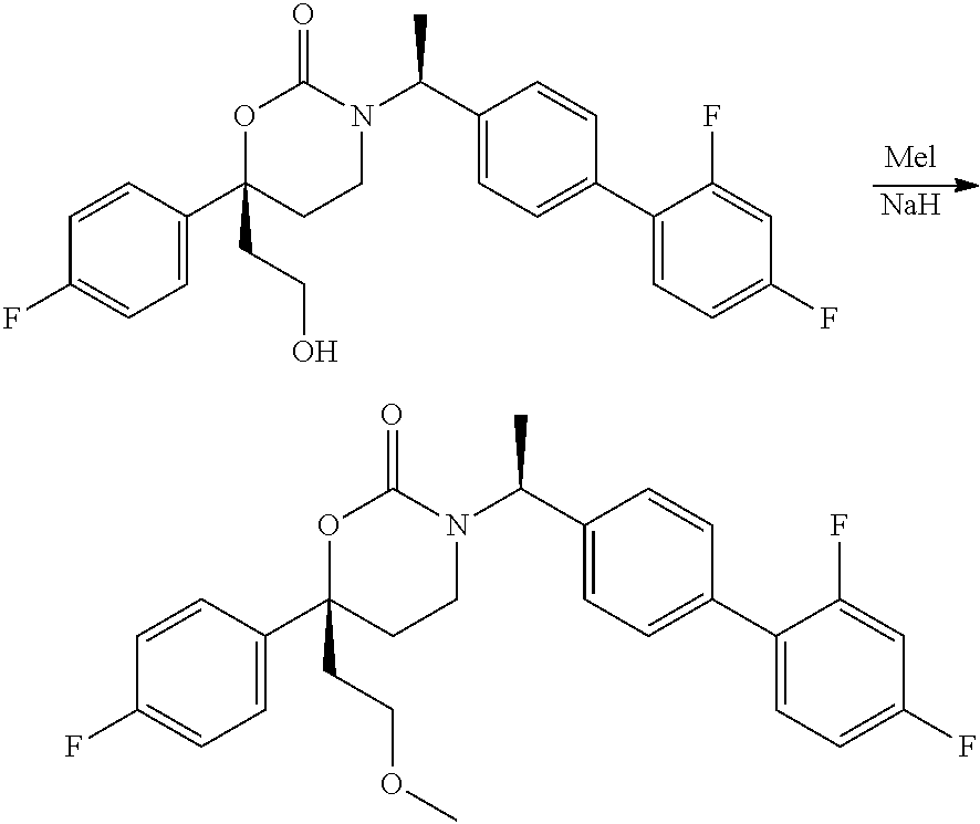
[Na].C1=CC(C2(CCO)CCN(C(C)C3=CC=C(C4=CC=C(F)C=C4F)C=C3)C(=O)O2)=CC=C1F.C1=CC(C2(CCOC)CCN(C(C)C3=CC=C(C4=CC=C(F)C=C4F)C=C3)C(=O)O2)=CC=C1F
